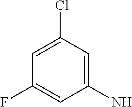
C1(N)=CC(Cl)=CC(F)=C1
